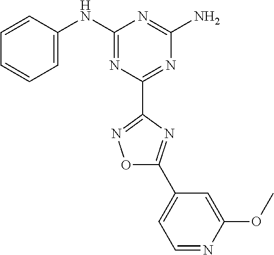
C1=CC(NC2=NC(C3=NOC(C4=CC=NC(OC)=C4)=N3)=NC(N)=N2)=CC=C1
